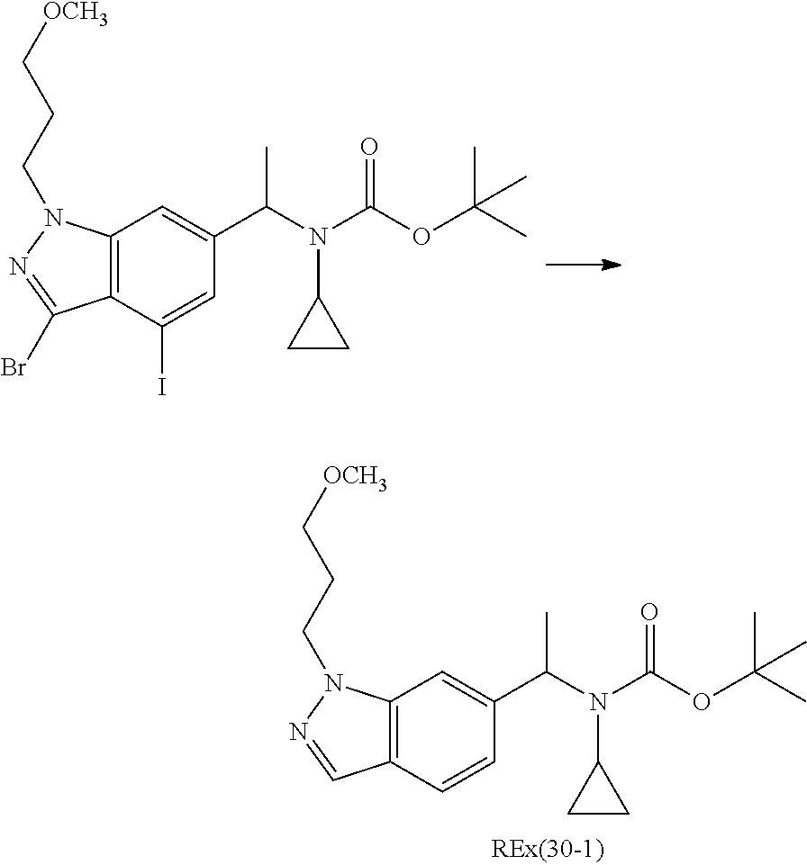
C12=C(C(I)=CC(C(N(C3CC3)C(=O)OC(C)(C)C)C)=C1)C(Br)=NN2CCC[OCH3].C12=C(C=CC(C(N(C3CC3)C(=O)OC(C)(C)C)C)=C1)C=NN2CCC[OCH3]
